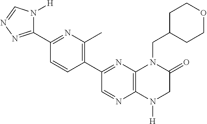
C12=C(N([H])CC(=O)N1CC1CCOCC1)N=CC(C1=C(C)N=C(C3=NN=CN3[H])C=C1)=N2
